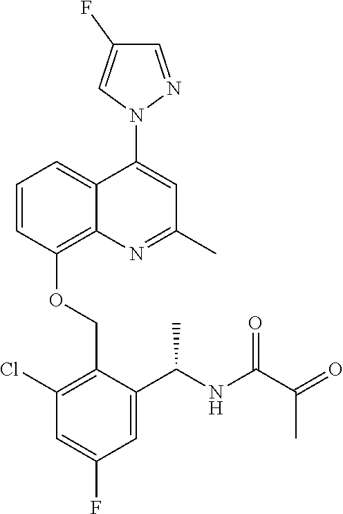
C1=CC(OCC2=C(Cl)C=C(F)C=C2C(NC(C(=O)C)=O)C)=C2C(=C1)C(N1N=CC(F)=C1)=CC(C)=N2
